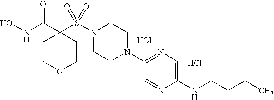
ONC(C1(S(N2CCN(C3=NC=C(NCCCC)N=C3)CC2)(=O)=O)CCOCC1)=O.Cl.Cl
